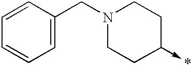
C1=C(CN2CCC(->*)CC2)C=CC=C1
